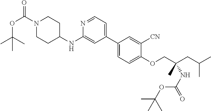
CC(CC(COC1=CC=C(C2=CC=NC(NC3CCN(C(=O)OC(C)(C)C)CC3)=C2)C=C1[CN])(NC(=O)OC(C)(C)C)C)C
